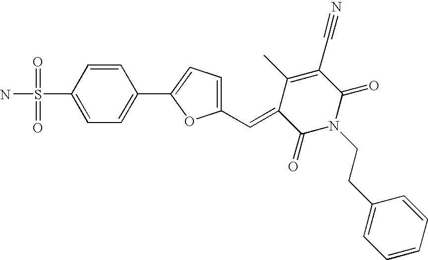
C1=CC(S(N)(=O)=O)=CC=C1C1=CC=C(C=C2C(=O)N(CCC3=CC=CC=C3)C(=O)C(C#N)=C2C)O1
